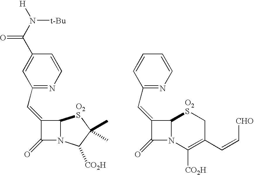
C(=C1C(=O)N2C1[O2S]C(C)(C)C2[CO2H])C1=NC=CC(C(=O)N([t-Bu])[H])=C1.C(=C1C(=O)N2C1[O2S]CC(C=C[CHO])=C2[CO2H])C1=NC=CC=C1
